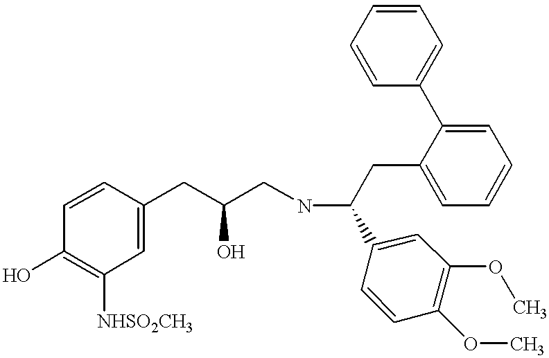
C1(O)=C([NHSO2CH3])C=C(CC(CNC(CC2=CC=CC=C2C2=CC=CC=C2)C2=CC(OC)=C(OC)C=C2)O)C=C1
